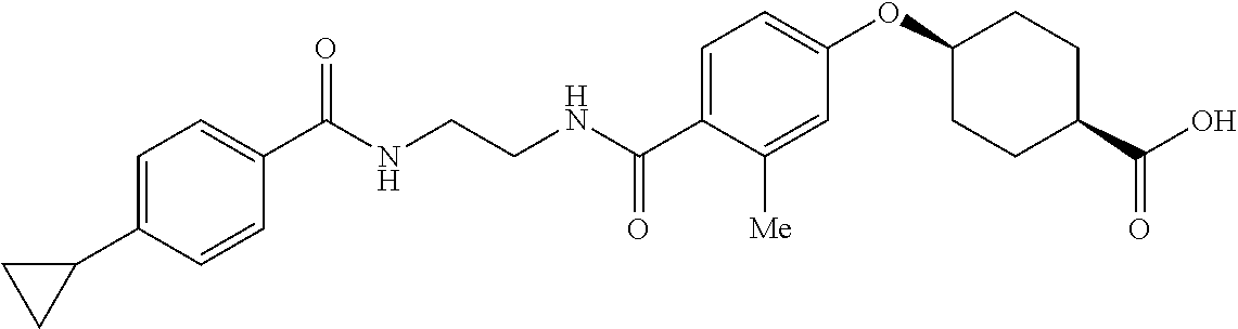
C1(C(NCCNC(C2=CC=C(OC3CCC(C(O)=O)CC3)C=C2[Me])=O)=O)=CC=C(C2CC2)C=C1
